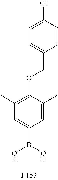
C1=C(Cl)C=CC(COC2=C(C)C=C(B(O)O)C=C2C)=C1
